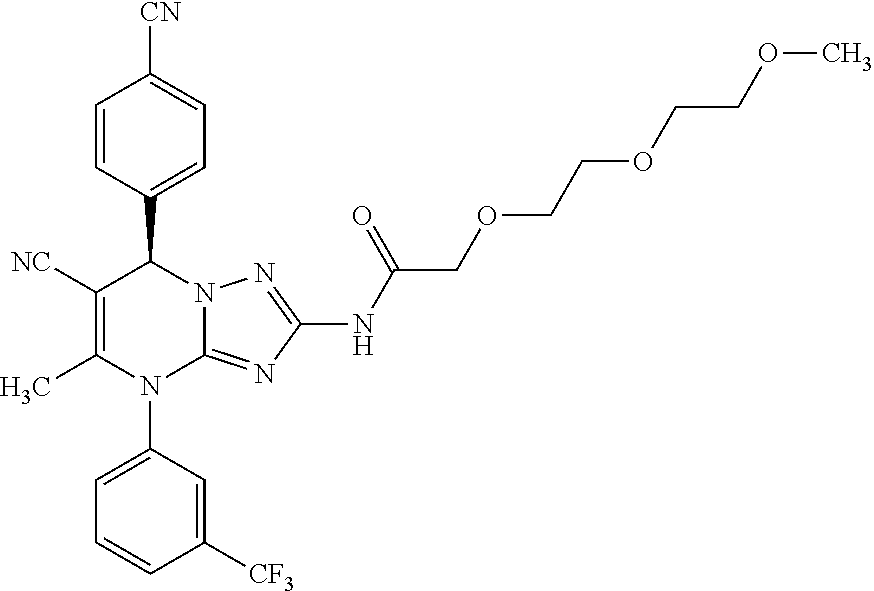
C1=CC(C2C([NC])=C(C)N(C3=CC=CC([CF3])=C3)C3=NC(NC(COCCOCCOC)=O)=NN23)=CC=C1[CN]
